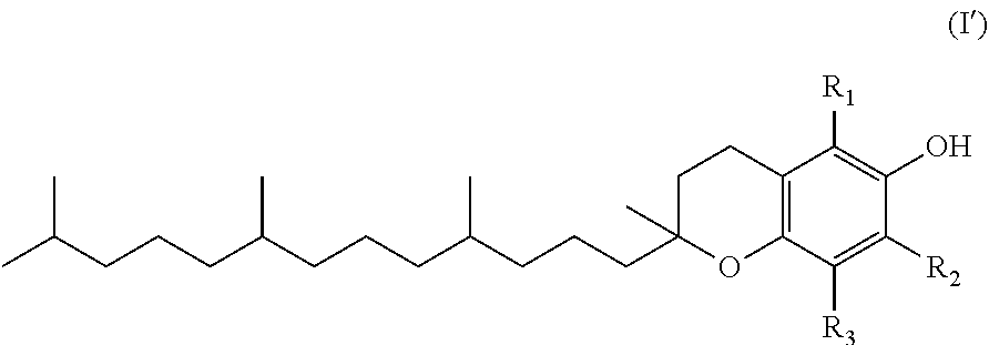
CC(CCCC(CCCC(CCCC1(C)OC2=C(CC1)C([R1])=C(O)C([R2])=C2[R3])C)C)C
